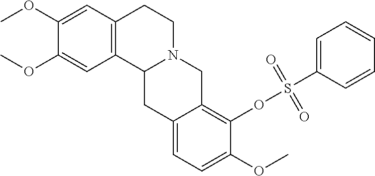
C1(OC)=CC2=C(C=C1OC)CCN1C2CC2=CC=C(OC)C(OS(C3=CC=CC=C3)(=O)=O)=C2C1
